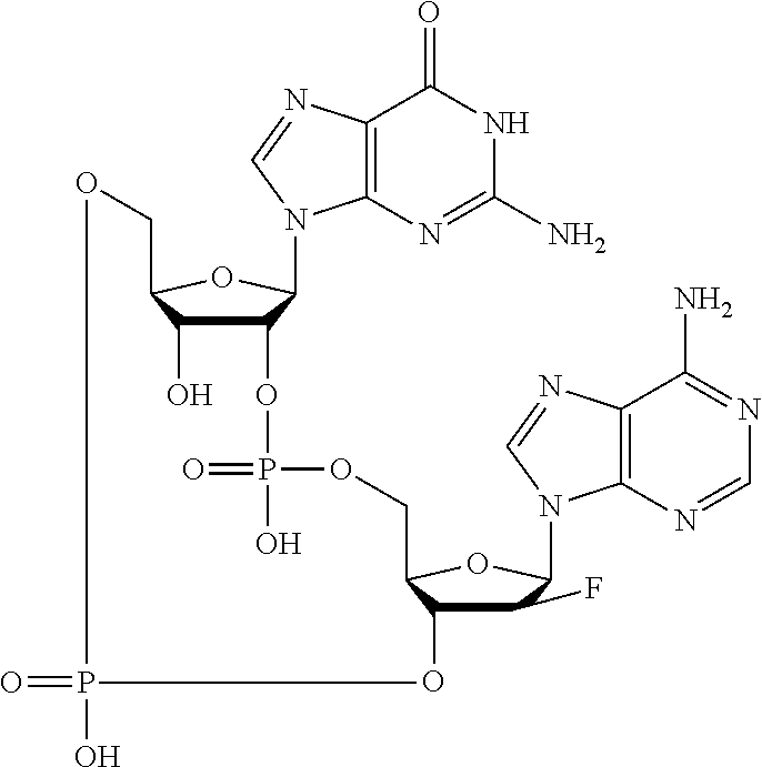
C12=C(N=C(N)NC1=O)N(C1C(OP(=O)(O)OCC3C(O)C(F)C(N4C5=C(C(N)=NC=N5)N=C4)O3)C(O)C(CO)O1)C=N2.O=PO
